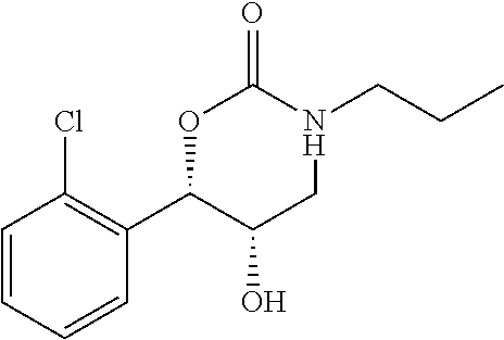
O1C(C2=C(Cl)C=CC=C2)C(O)CN(CCC)C1=O
